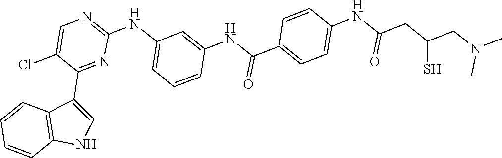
C1=C(Cl)C(C2=CNC3=C2C=CC=C3)=NC(NC2=CC=CC(NC(C3=CC=C(NC(CC(CN(C)C)S)=O)C=C3)=O)=C2)=N1
